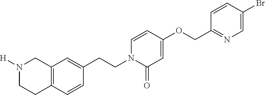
C12=C(C=C(CCN3C=CC(OCC4=NC=C(Br)C=C4)=CC3=O)C=C1)CN([H])CC2
